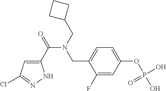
C1(C(=O)N(CC2CCC2)CC2=CC=C(OP(O)(O)=O)C=C2F)=CC(Cl)=NN1
